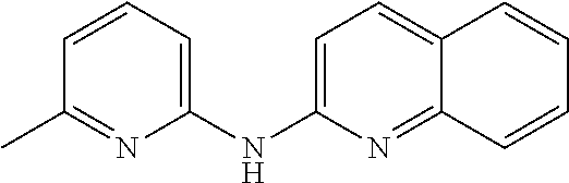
C1=CC=C(NC2=CC=C3C(=N2)C=CC=C3)N=C1C
